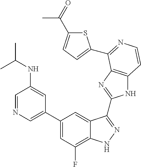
C1=C(C2=CC(F)=C3C(=C2)C(C2=NC4=C(N2)C=CN=C4C2=CC=C(C(=O)C)S2)=NN3)C=C(NC(C)C)C=N1
